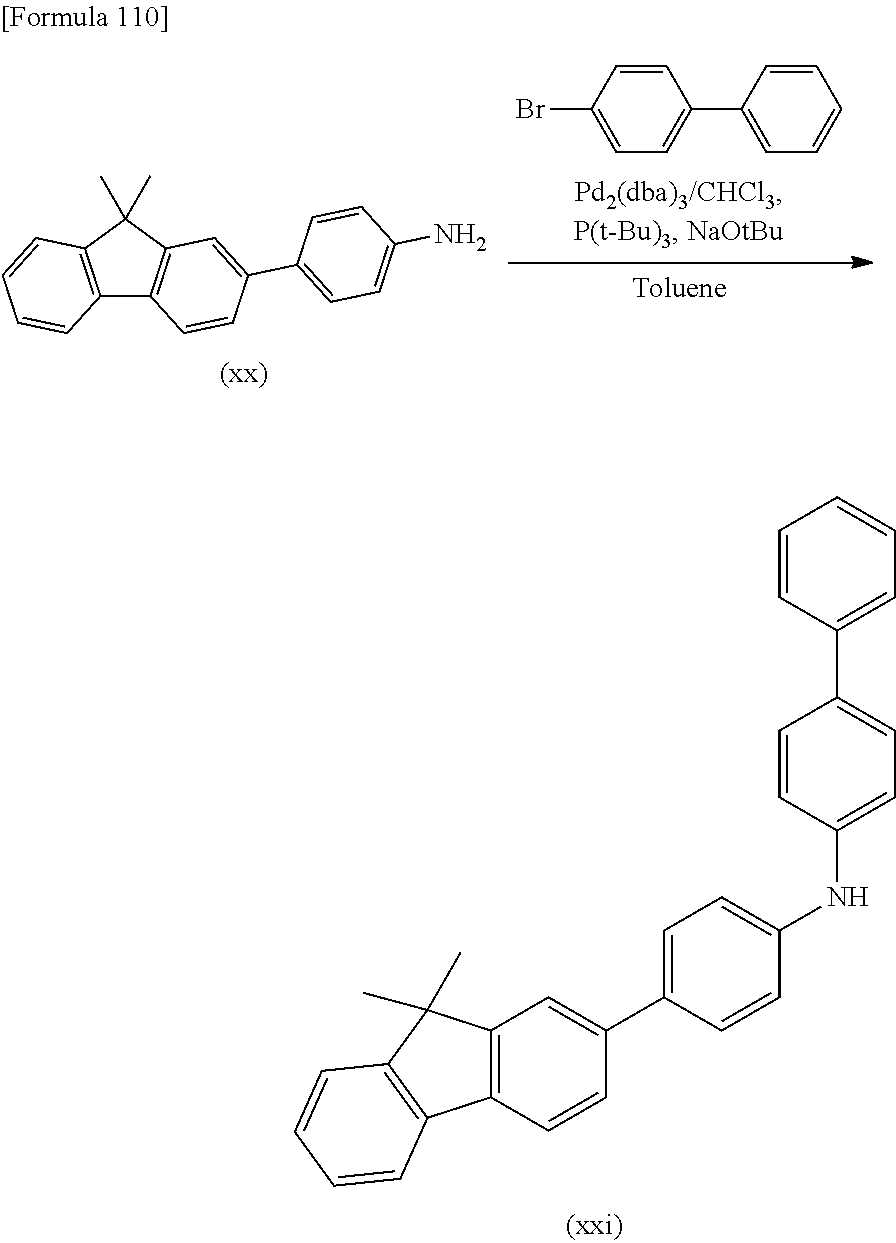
C12=C(C(C)(C)C3=C1C=CC(C1=CC=C(N)C=C1)=C3)C=CC=C2.C1=CC(Br)=CC=C1C1=CC=CC=C1.C1=CC(C2=CC=C(NC3=CC=C(C4=CC5=C(C=C4)C4=C(C5(C)C)C=CC=C4)C=C3)C=C2)=CC=C1
